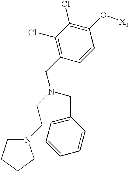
C1(Cl)=C(CN(CCN2CCCC2)CC2=CC=CC=C2)C=CC(O[X1])=C1Cl
